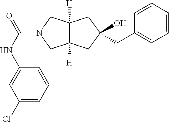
C(N1CC2([H])C([H])(C1)CC(O)(CC1=CC=CC=C1)C2)(NC1=CC(Cl)=CC=C1)=O
